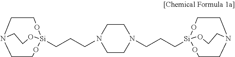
C1CO[Si]2(CCCN3CCN(CCC[Si]45OCCN(CCO4)CCO5)CC3)OCCN1CCO2
